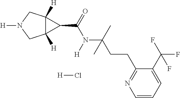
C12([H])C([H])(CN([H])C1)C2C(=O)N([H])C(C)(CCC1=NC=CC=C1C(F)(F)F)C.[H]Cl
